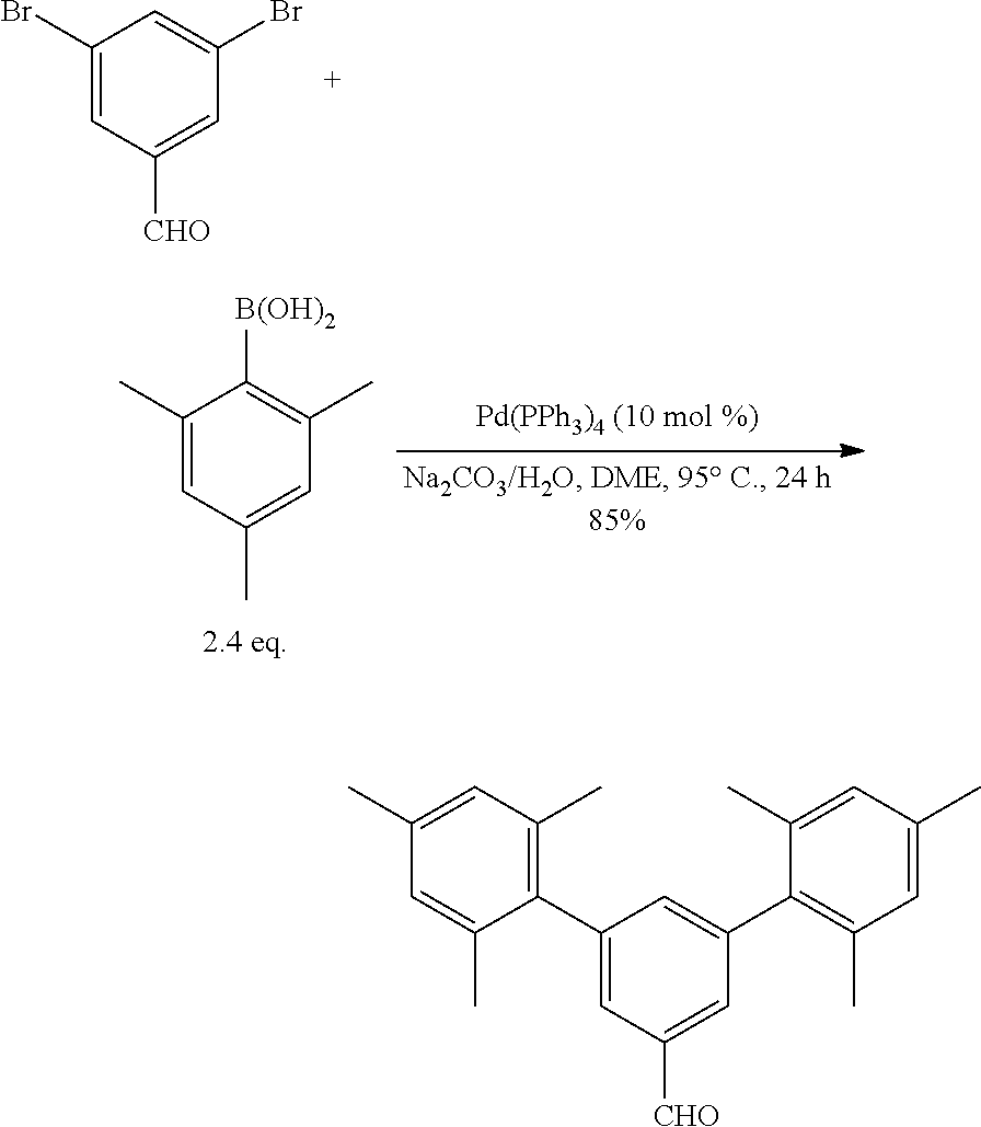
C1(Br)=CC([CHO])=CC(Br)=C1.C1(C)=CC(C)=CC(C)=C1[B(OH)2].C1(C2=C(C)C=C(C)C=C2C)=CC([CHO])=CC(C2=C(C)C=C(C)C=C2C)=C1
